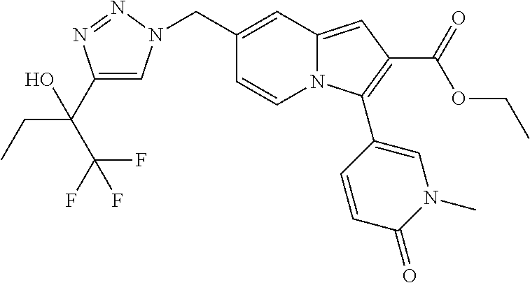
C1(CN2C=C(C(CC)(O)C(F)(F)F)N=N2)=CC2=CC(C(=O)OCC)=C(C3=CN(C)C(=O)C=C3)N2C=C1
